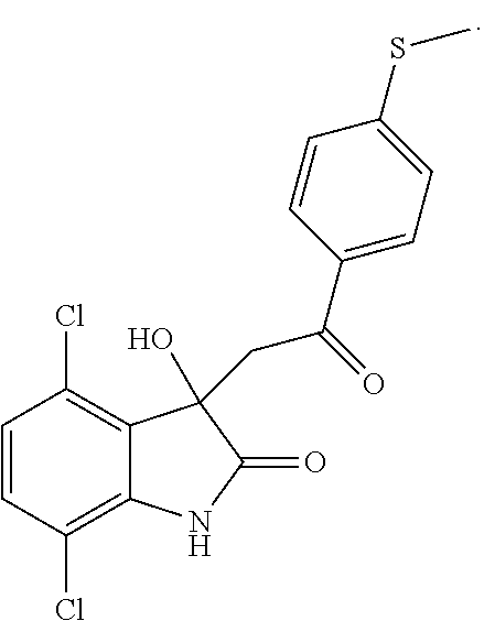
C1=CC(Cl)=C2C(=C1Cl)C(CC(C1=CC=C(SC)C=C1)=O)(O)C(=O)N2
